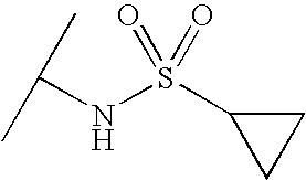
S(C1CC1)(NC(C)C)(=O)=O
